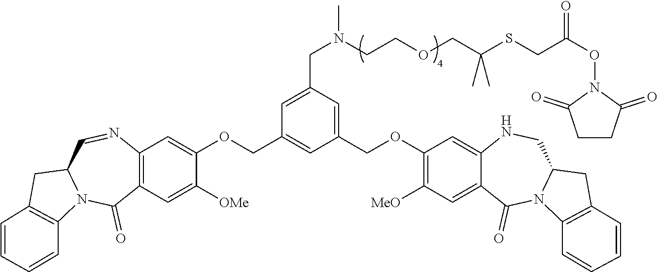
C1(COC2=CC3=C(C=C2[OMe])C(=O)N2C(C=N3)CC3=C2C=CC=C3)=CC(COC2=C([MeO])C=C3C(=C2)NCC2N(C3=O)C3=C(C2)C=CC=C3)=CC(CN(CCOCC(SCC(ON2C(=O)CCC2=O)=O)(C)C)C)=C1
